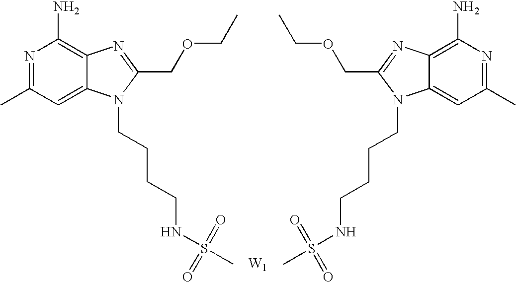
[W1].N1=C(C)C=C2C(=C1N)N=C(COCC)N2CCCCNS(=O)(C)=O.N1=C(C)C=C2C(=C1N)N=C(COCC)N2CCCCNS(=O)(C)=O
